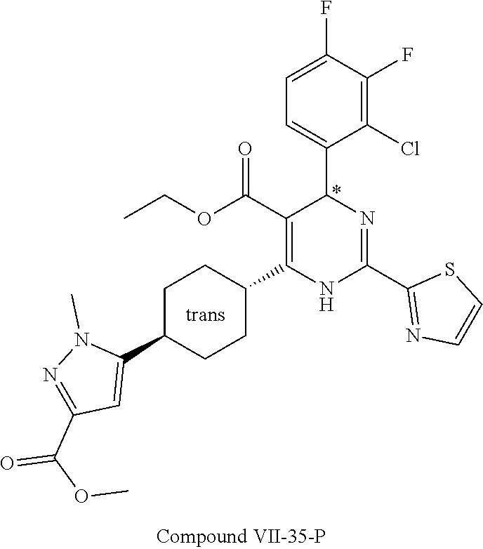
C1(F)=C(Cl)C(C2N=C(C3=NC=CS3)NC(C3CCC(C4=CC(C(OC)=O)=NN4C)CC3)=C2C(OCC)=O)=CC=C1F
